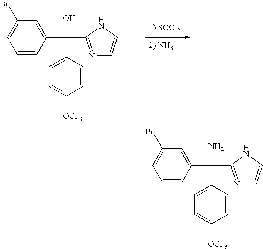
C1=CC(C(C2=CC(Br)=CC=C2)(O)C2=NC=CN2)=CC=C1[OCF3].C1=CC(C(C2=CC(Br)=CC=C2)(N)C2=NC=CN2)=CC=C1[OCF3]
